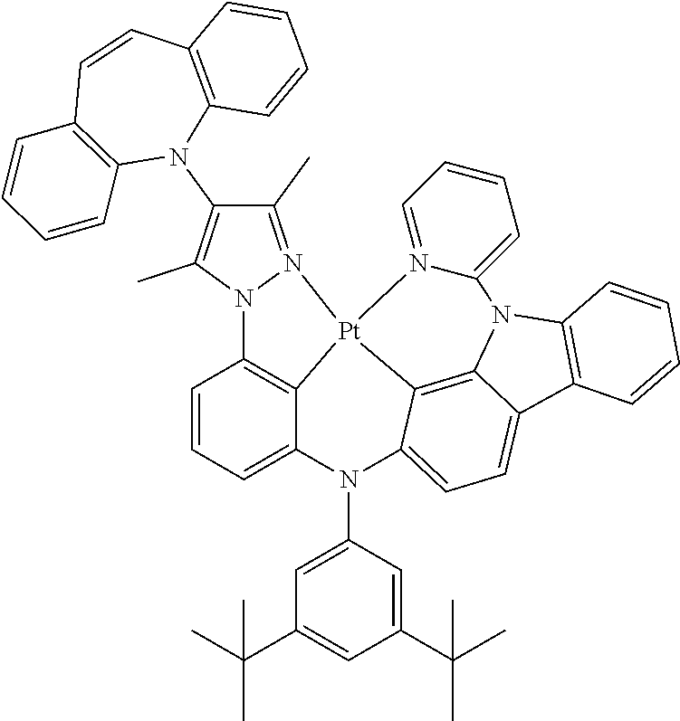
C1=CC=C2C3=C1N1N(=C(C)C(N4C5=C(C=CC6=C4C=CC=C6)C=CC=C5)=C1C)[Pt]31C3=C4C(=CC=C3N2C2=CC(C(C)(C)C)=CC(C(C)(C)C)=C2)C2=C(N4C3=CC=CC=N13)C=CC=C2
